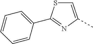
S1C=C(C)N=C1C1=CC=CC=C1
